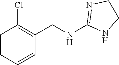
C1=CC=CC(CNC2=NCCN2)=C1Cl
